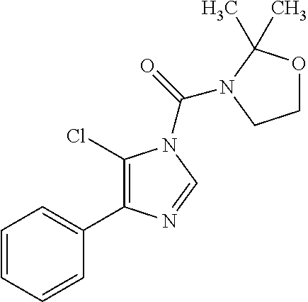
C1=CC=CC(C2=C(Cl)N(C(=O)N3C(C)(C)OCC3)C=N2)=C1
